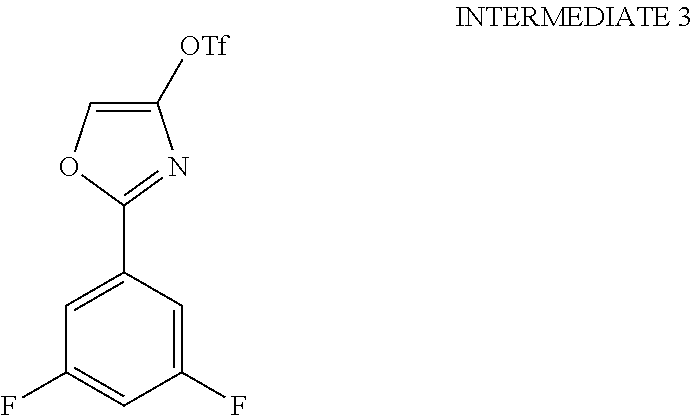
C1(F)=CC(C2=NC([OTf])=CO2)=CC(F)=C1
